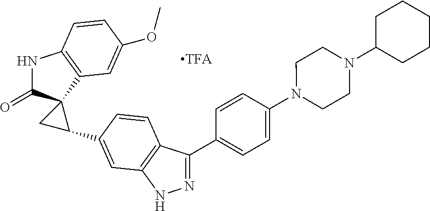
N1=C(C2=CC=C(N3CCN(C4CCCCC4)CC3)C=C2)C2=C(N1)C=C(C1CC13C(=O)NC1=C3C=C(OC)C=C1)C=C2
